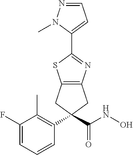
C1(C2=NC3=C(S2)CC(C(NO)=O)(C2=C(C)C(F)=CC=C2)C3)=CC=NN1C
